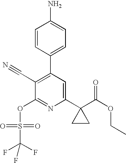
C1=CC(C2=C(C#N)C(OS(C(F)(F)F)(=O)=O)=NC(C3(C(OCC)=O)CC3)=C2)=CC=C1N
